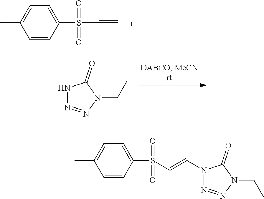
C1=CC(S(=O)(=O)C#C)=CC=C1C.N1N=NN(CC)C1=O.C1=CC(S(=O)(=O)C=CN2N=NN(CC)C2=O)=CC=C1C
